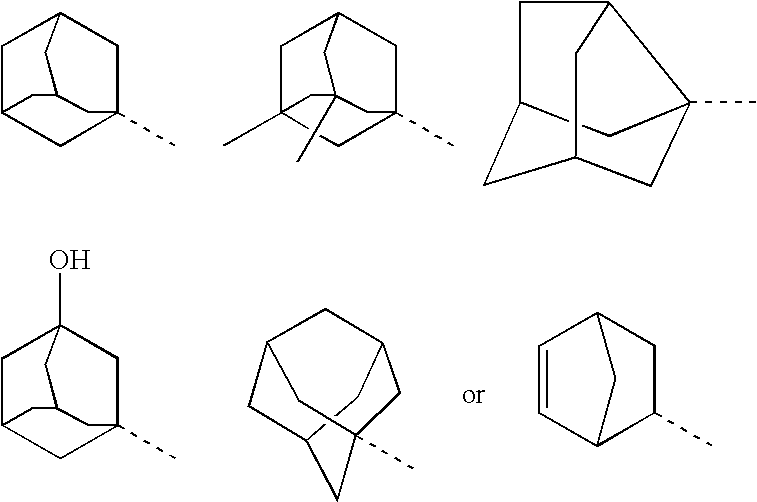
C1C2CC3(C)CC1CC(C2)C3.C1C2(C)CC3(C)CC1CC(C)(C2)C3.C1C2CC3CC(C)(C1C3)C2.C1C2CC3(C)CC1(O)CC(C2)C3.C12CC3CC(C)(CC(C1)C3)C2.C1=CC2CC(C)C1C2
